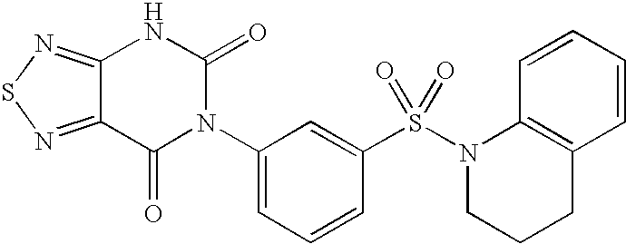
C12=NSN=C1C(=O)N(C1=CC=CC(S(N3CCCC4=C3C=CC=C4)(=O)=O)=C1)C(=O)N2
